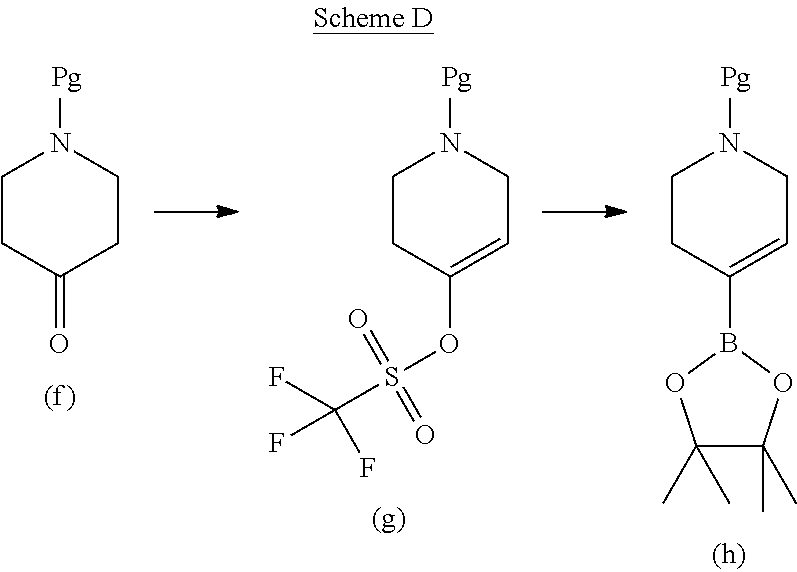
C1CC(=O)CCN1[Pg].C1CC(OS(C(F)(F)F)(=O)=O)=CCN1[Pg].C1CC(B2OC(C)(C)C(C)(C)O2)=CCN1[Pg]
